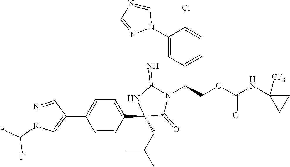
C1(C2(CC(C)C)C(=O)N(C(C3=CC=C(Cl)C(N4C=NC=N4)=C3)COC(NC3([CF3])CC3)=O)C(=N)N2)=CC=C(C2=CN(C(F)F)N=C2)C=C1
